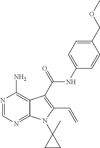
N1=CN=C2C(=C1N)C(C(NC1=CC=C(COC)C=C1)=O)=C(C=C)N2C1(C)CC1
